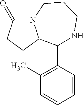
C1(C2C3N(C(=O)CC3)CCCN2)=C(C)C=CC=C1
